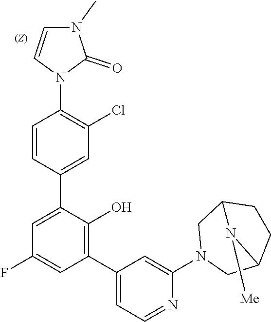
C1=CN(C2=C(Cl)C=C(C3=CC(F)=CC(C4=CC=NC(N5CC6CCC(C5)N6[Me])=C4)=C3O)C=C2)C(=O)N1C
